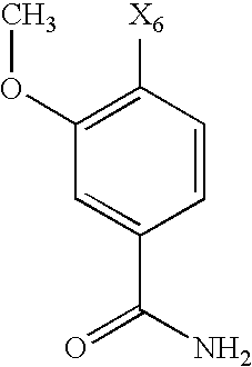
C1(OC)=C([X6])C=CC(C(N)=O)=C1
